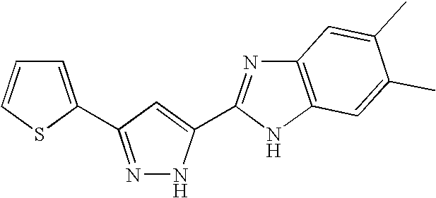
C1=C(C2=NNC(C3=NC4=C(N3)C=C(C)C(C)=C4)=C2)SC=C1
